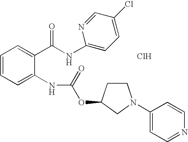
C1=CC=C(NC(OC2CCN(C3=CC=NC=C3)C2)=O)C(C(NC2=CC=C(Cl)C=N2)=O)=C1.Cl
